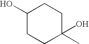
C1(O)CCC(C)(O)CC1
